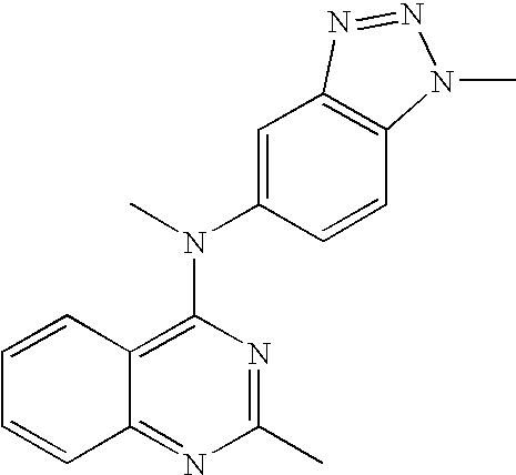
C1=CC2=C(N(C)C3=CC4=C(C=C3)N(C)N=N4)N=C(C)N=C2C=C1
